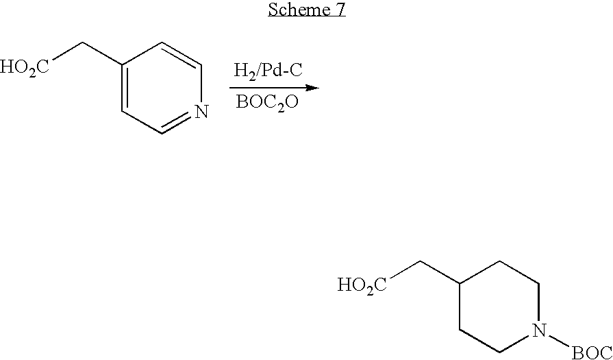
[BOC2O].C1(C[HO2C])=CC=NC=C1.C1(C[HO2C])CCN([BOC])CC1
